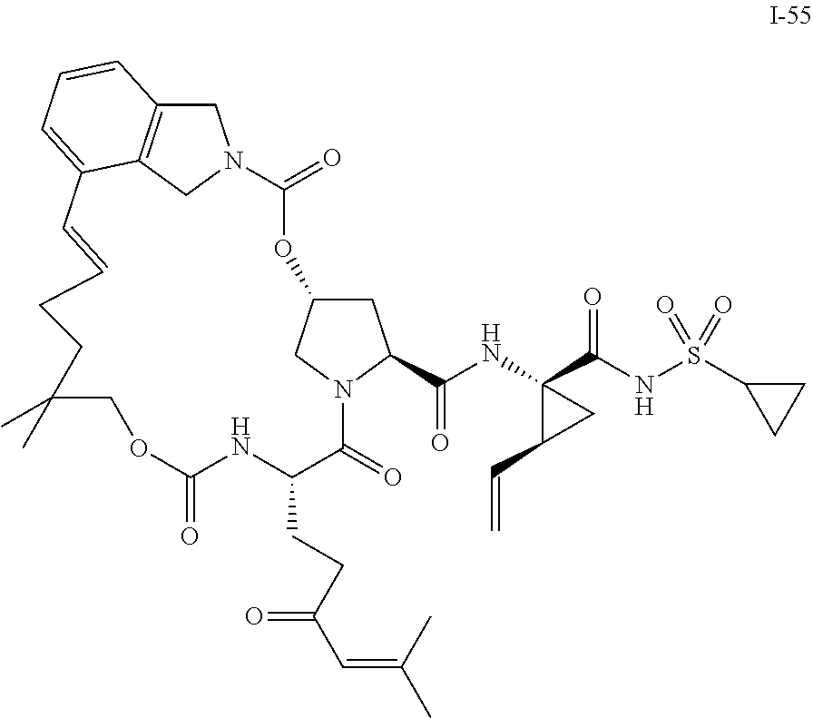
C1(=O)OC2CC(C(=O)NC3(C(NS(C4CC4)(=O)=O)=O)C(C=C)C3)N(C2)C(=O)C(CCC(C=C(C)C)=O)NC(=O)OCC(C)(C)CCC=CC2=CC=CC3=C2CN1C3
